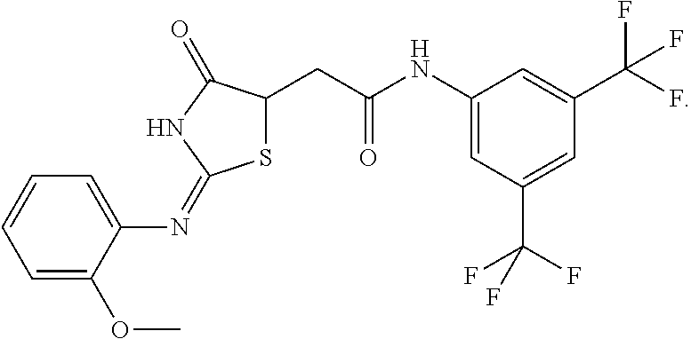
S1C(CC(NC2=CC(C(F)(F)F)=CC(C(F)(F)F)=C2)=O)C(=O)NC1=NC1=CC=CC=C1OC
